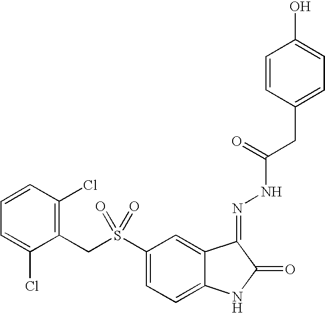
C1=CC(CC(NN=C2C3=CC(S(CC4=C(Cl)C=CC=C4Cl)(=O)=O)=CC=C3NC2=O)=O)=CC=C1O
